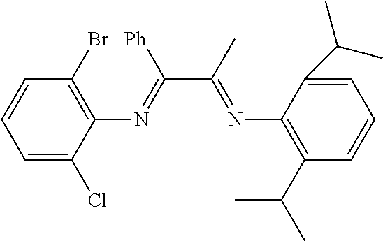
C(C(C)=NC1=C(C(C)C)C=CC=C1C(C)C)([Ph])=NC1=C(Br)C=CC=C1Cl
